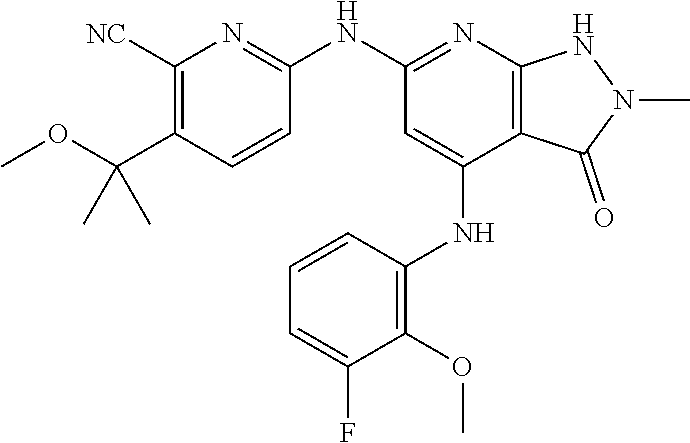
C1(NC2=NC3=C(C(NC4=C(OC)C(F)=CC=C4)=C2)C(=O)N(C)N3)=NC([NC])=C(C(OC)(C)C)C=C1
